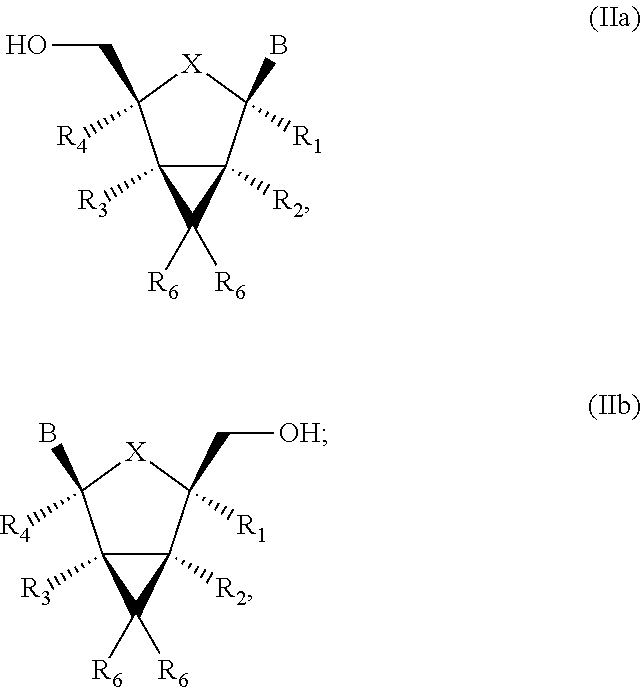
C12([R3])C([R2])(C([R1])(B)[X]C1(CO)[R4])C2([R6])[R6].C12([R3])C([R2])(C([R1])(C[OH])[X]C1(B)[R4])C2([R6])[R6]
